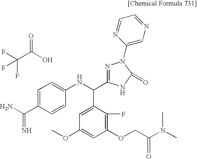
C1(OCC(N(C)C)=O)=C(F)C(C(NC2=CC=C(C(N)=N)C=C2)C2=NN(C3=CN=CC=N3)C(=O)N2)=CC(OC)=C1.C(C(=O)O)(F)(F)F
